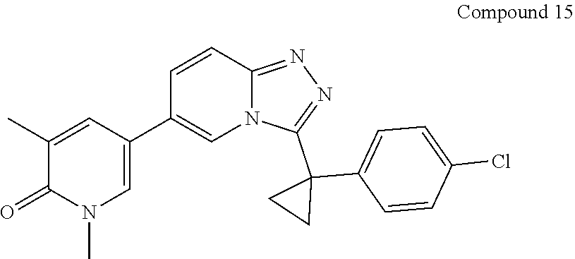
C1(C2=CN(C)C(=O)C(C)=C2)=CN2C(=NN=C2C2(C3=CC=C(Cl)C=C3)CC2)C=C1
